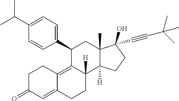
C1(C2=CC=C(C(C)C)C=C2)C2=C3C(=CC(=O)CC3)CCC2([H])C2([H])C(C)(C1)C(C#CC(C)(C)C)(O)CC2
